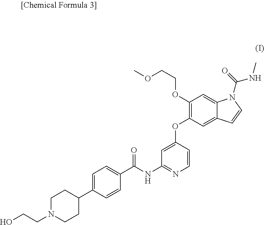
C1=C(C2CCN(CCO)CC2)C=CC(C(NC2=NC=CC(OC3=C(OCCOC)C=C4C(=C3)C=CN4C(NC)=O)=C2)=O)=C1
